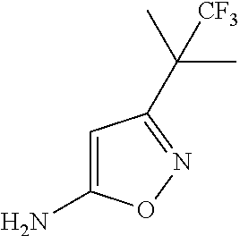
NC1=CC(C(C)(C)[CF3])=NO1
